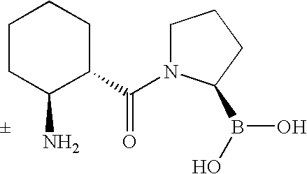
C1CC(N)C(C(=O)N2CCCC2B(O)O)CC1
